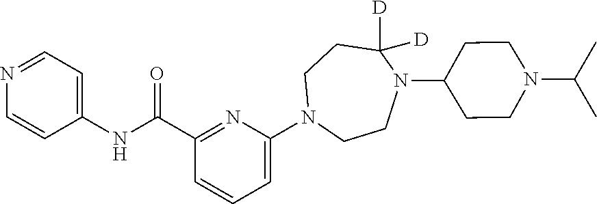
C1(C(NC2=CC=NC=C2)=O)=NC(N2CCN(C3CCN(C(C)C)CC3)C([D])([D])CC2)=CC=C1
